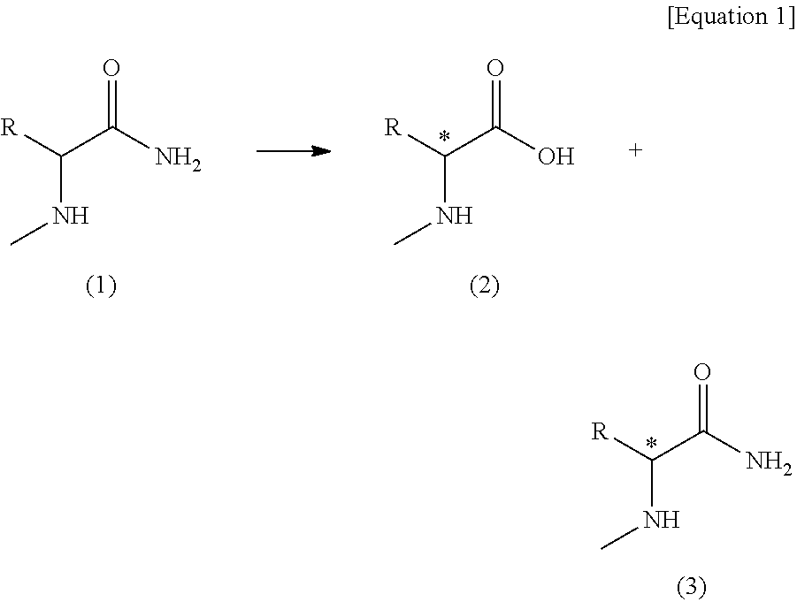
[R]C(C(N)=O)NC.[R]C(C(O)=O)NC.[R]C(C(N)=O)NC
